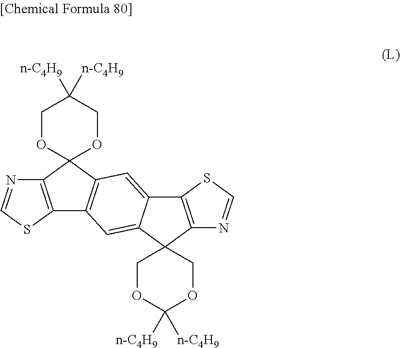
N1=CSC2=C1C1(C3=CC4=C(C5(C6=C4SC=N6)OCC([n-C4H9])([n-C4H9])CO5)C=C23)COC([n-C4H9])([n-C4H9])OC1
